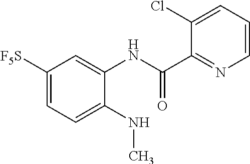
C1([F5S])=CC=C(NC)C(NC(C2=NC=CC=C2Cl)=O)=C1
